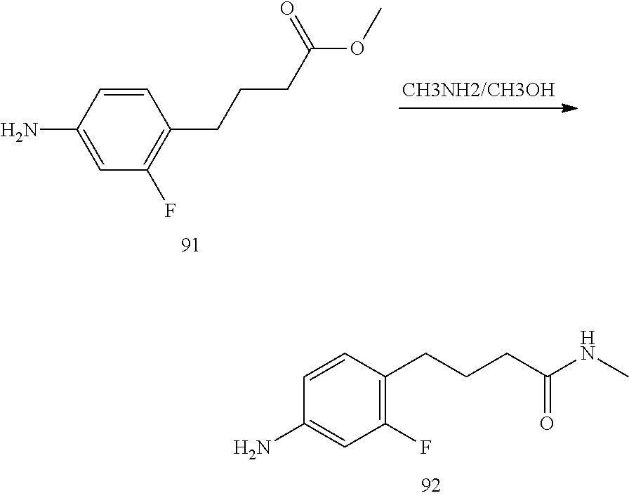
C1=CC(N)=CC(F)=C1CCCC(OC)=O.C1(F)=C(CCCC(NC)=O)C=CC(N)=C1
